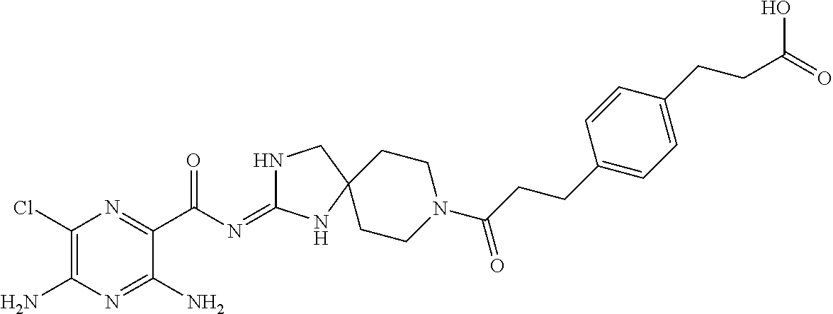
C1(Cl)=C(N)N=C(N)C(C(N=C2NCC3(N2)CCN(C(CCC2=CC=C(CCC(=O)O)C=C2)=O)CC3)=O)=N1
